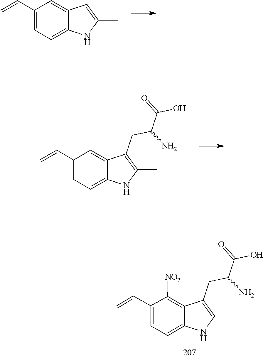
C1=C(C=C)C=C2C(=C1)NC(C)=C2.C12=CC=C(C=C)C=C1C(CC(N)C(=O)O)=C(C)N2.C12=CC=C(C=C)C([NO2])=C1C(CC(N)C(=O)O)=C(C)N2
